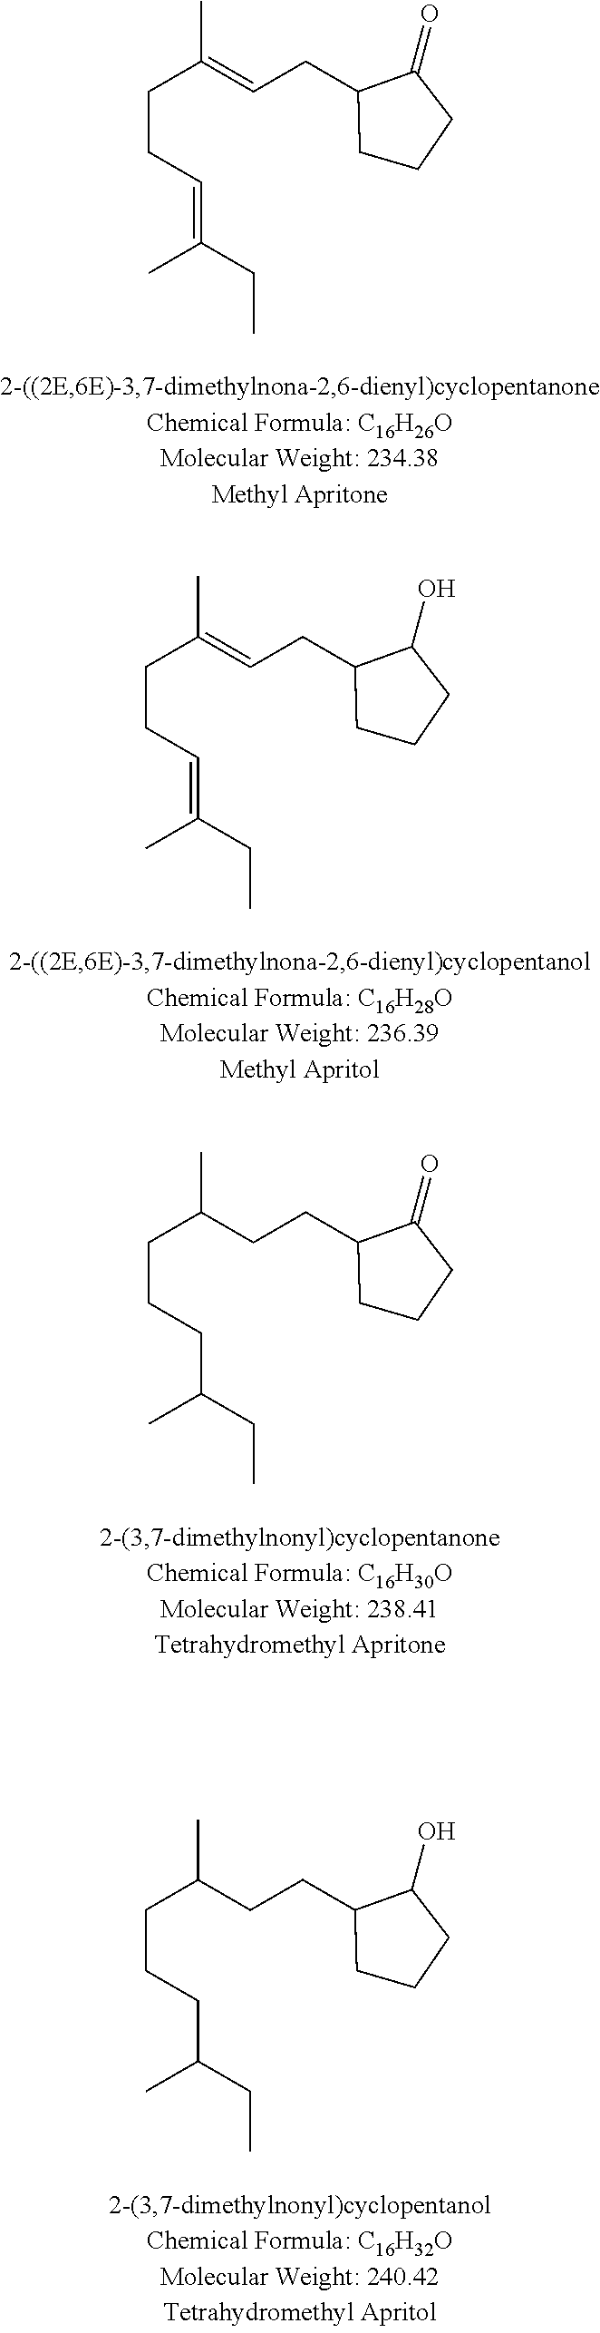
C1(CC=C(CCC=C(CC)C)C)CCCC1=O.C1(CC=C(CCC=C(CC)C)C)CCCC1O.C1(CCC(CCCC(CC)C)C)CCCC1=O.C1(CCC(CCCC(CC)C)C)CCCC1O
